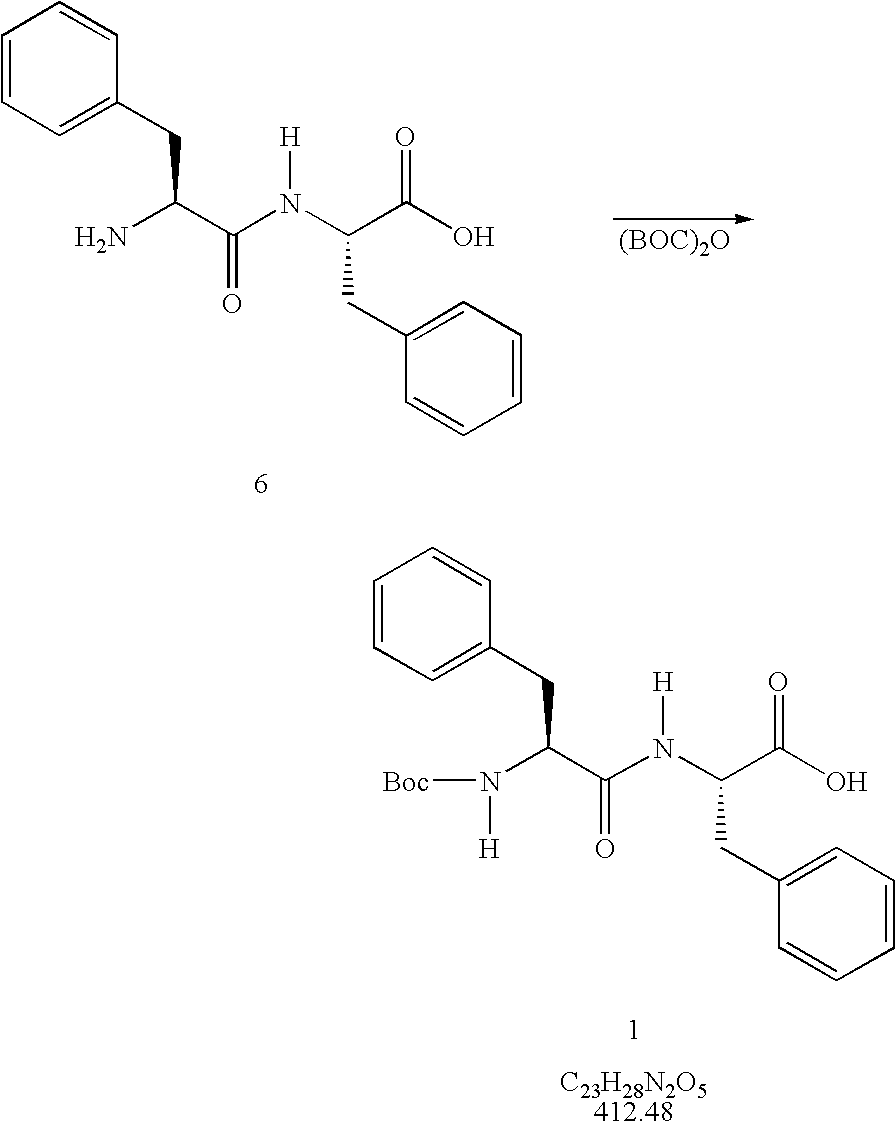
C1=CC=C(CC(C(N(C(C(O)=O)CC2=CC=CC=C2)[H])=O)N)C=C1.[(BOC)2O].C1=CC=C(CC(C(N(C(C(O)=O)CC2=CC=CC=C2)[H])=O)N([Boc])[H])C=C1
